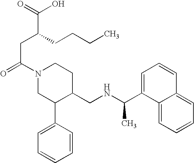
O=C(N1CC(C2=CC=CC=C2)C(CNC(C2=CC=CC3=CC=CC=C23)C)CC1)CC(CCCC)C(=O)O
